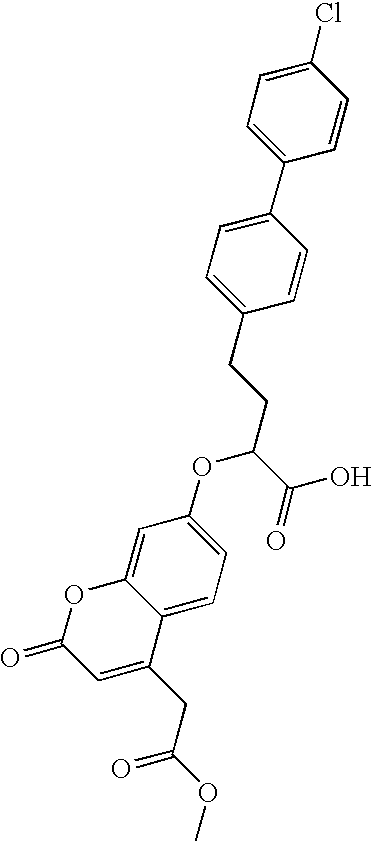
C1(Cl)=CC=C(C2=CC=C(CCC(C(O)=O)OC3=CC=C4C(=C3)OC(=O)C=C4CC(OC)=O)C=C2)C=C1
